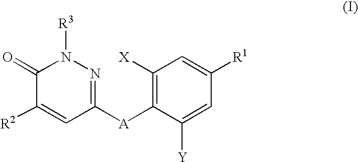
C1(=O)C([R2])=CC([A]C2=C([X])C=C([R1])C=C2[Y])=NN1[R3]
